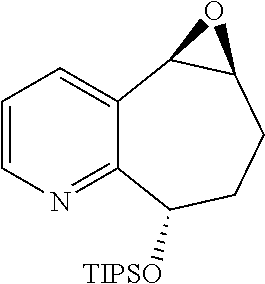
C1=CN=C2C(=C1)C1C(CCC2[TIPSO])O1
